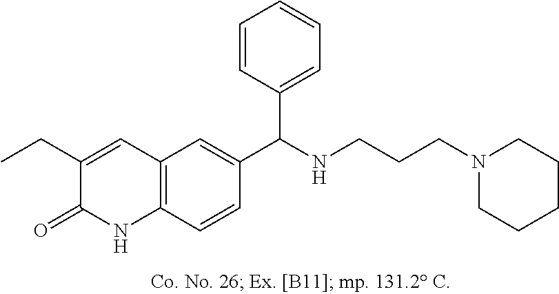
C1(CC)=CC2=C(NC1=O)C=CC(C(NCCCN1CCCCC1)C1=CC=CC=C1)=C2
